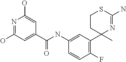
C1CC(C)(C2=C(F)C=CC(NC(C3=CC(O)=NC(O)=C3)=O)=C2)N=C(N)S1
